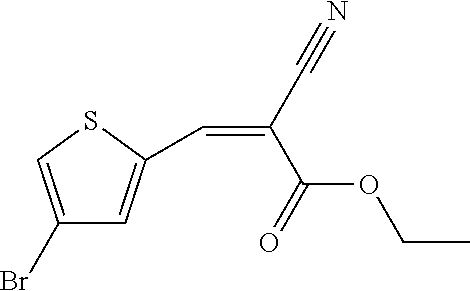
C1(Br)=CSC(C=C(C#N)C(=O)OCC)=C1
